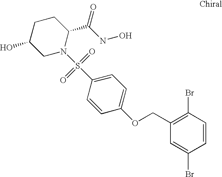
C1C(O)CN(S(C2=CC=C(OCC3=C(Br)C=CC(Br)=C3)C=C2)(=O)=O)C(C(NO)=O)C1
